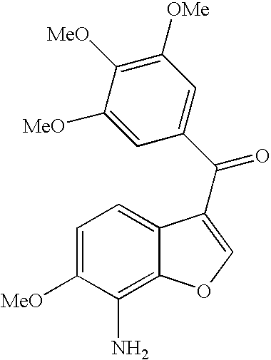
C1=C([MeO])C(N)=C2C(=C1)C(C(C1=CC([OMe])=C([MeO])C([MeO])=C1)=O)=CO2
